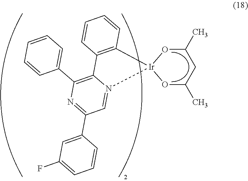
C12=C([Ir]3(N4=CC(C5=CC(F)=CC=C5)=NC(C5=CC=CC=C5)=C14)OC(C)CC(C)O3)C=CC=C2
